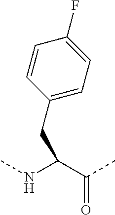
C1=CC(CC(NC)C(C)=O)=CC=C1F
